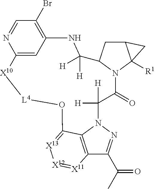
C12=C3N(N=C1C(C)=O)C([H])([H])C(=O)N1C(CC4C1([R1])C4)C([H])([H])NC1=C(Br)C=NC(=C1)[X10][L4]OC3=[X13][X12]=[X11]2
